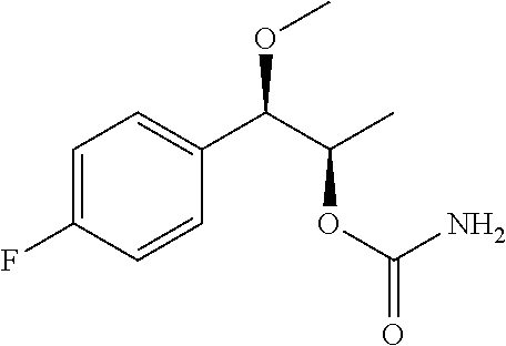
C1=C(F)C=CC(C(C(C)OC(=O)N)OC)=C1
